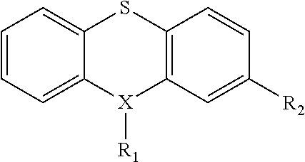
C1=CC=C2C(=C1)SC1=C([X]2[R1])C=C([R2])C=C1
